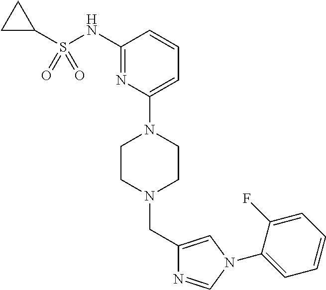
C1(NS(C2CC2)(=O)=O)=NC(N2CCN(CC3=CN(C4=CC=CC=C4F)C=N3)CC2)=CC=C1
